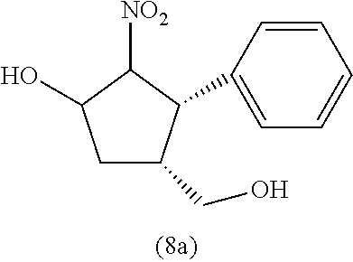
C1C(CO)C(C2=CC=CC=C2)C([NO2])C1O
